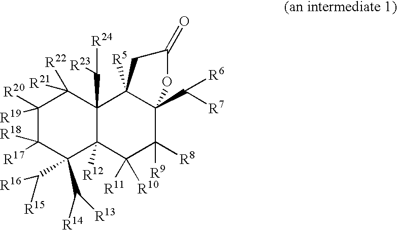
C1([R20])([R19])C([R17])([R18])C(C([R14])[R13])(C([R16])[R15])C2([R12])C(C([R24])[R23])(C1([R22])[R21])C([R5])(CC(=O)O)C(C([R6])[R7])(C)C([R8])([R9])C2([R11])[R10]
